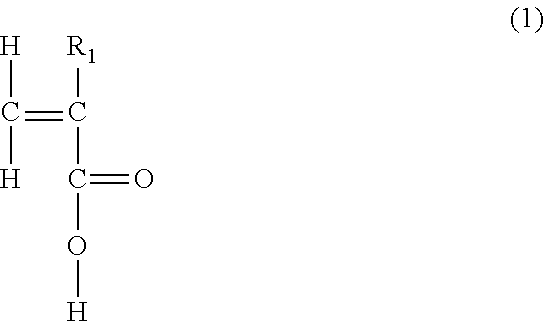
[H]C(=C([R1])C(=O)O[H])[H]
